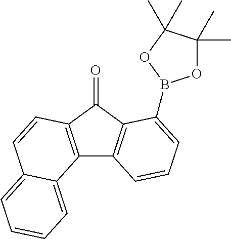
C12=C(C(=O)C3=C1C=CC=C3B1OC(C)(C)C(C)(C)O1)C=CC1=CC=CC=C21
